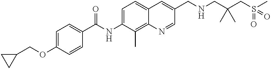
C1=C(OCC2CC2)C=CC(C(NC2=CC=C3C(=C2C)N=CC(CNCC(CS(C)(=O)=O)(C)C)=C3)=O)=C1
